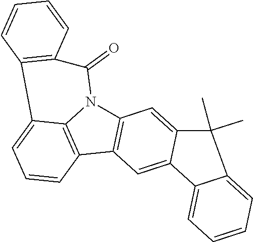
C12=C(C3=C4N1C(=O)C1=C(C4=CC=C3)C=CC=C1)C=C1C(=C2)C(C)(C)C2=CC=CC=C12
